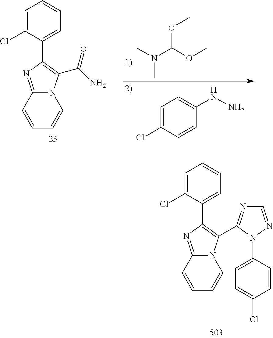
N12C(=NC(C3=CC=CC=C3Cl)=C1C1=NC=NN1C1=CC=C(Cl)C=C1)C=CC=C2.N12C(=NC(C3=CC=CC=C3Cl)=C1C(N)=O)C=CC=C2.O(C(OC)N(C)C)C.C1=C(Cl)C=CC(NN)=C1
